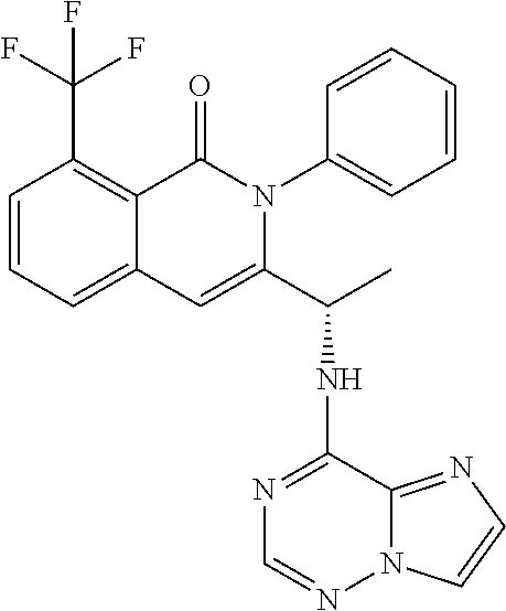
C12=CC=CC(C(F)(F)F)=C1C(=O)N(C1=CC=CC=C1)C(C(NC1=NC=NN3C1=NC=C3)C)=C2
